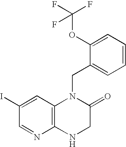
C(N1C2=C(NCC1=O)N=CC(I)=C2)C1=CC=CC=C1OC(F)(F)F
